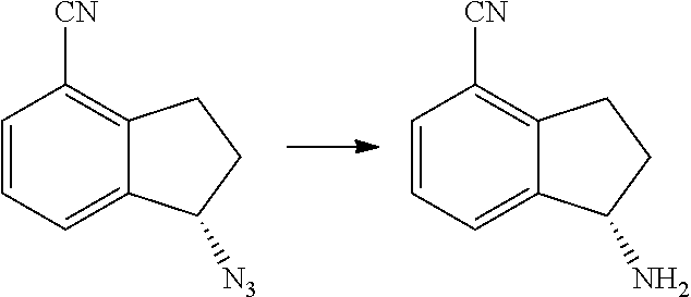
C12=CC=CC([CN])=C1CCC2[N3].C12=CC=CC([CN])=C1CCC2N
